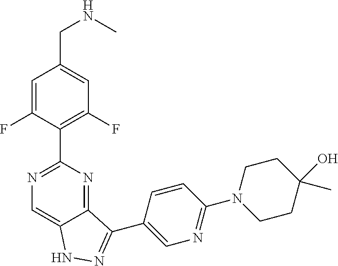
C1=C(F)C(C2=NC=C3C(=N2)C(C2=CN=C(N4CCC(O)(C)CC4)C=C2)=NN3)=C(F)C=C1CNC
